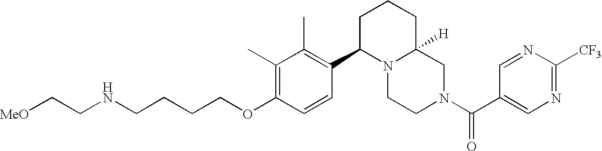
C(OC1=C(C)C(C)=C(C2N3C([H])(CN(C(=O)C4=CN=C([CF3])N=C4)CC3)CCC2)C=C1)CCCNCC[MeO]
